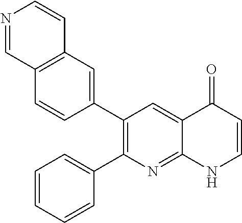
C12=C(C=C(C3=C(C4=CC=CC=C4)N=C4C(=C3)C(=O)C=CN4)C=C1)C=CN=C2
